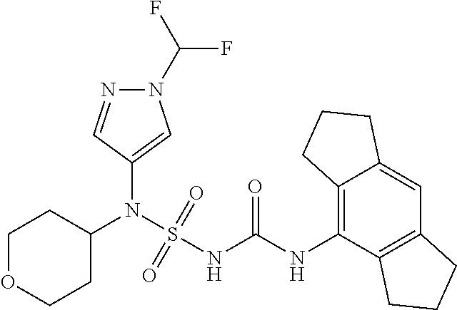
C1(N(S(NC(NC2=C3C(=CC4=C2CCC4)CCC3)=O)(=O)=O)C2CCOCC2)=CN(C(F)F)N=C1
